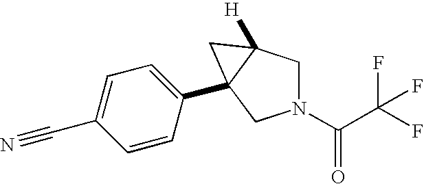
N1(C(C(F)(F)F)=O)CC2([H])C(C3=CC=C(C#N)C=C3)(C1)C2
